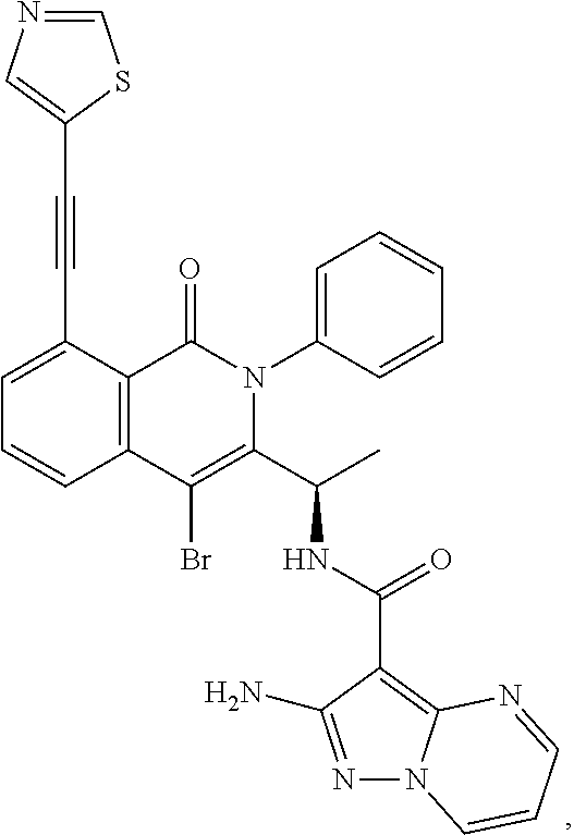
C1(C#CC2=CN=CS2)=CC=CC2=C1C(=O)N(C1=CC=CC=C1)C(C(C)NC(C1=C3N(N=C1N)C=CC=N3)=O)=C2Br
